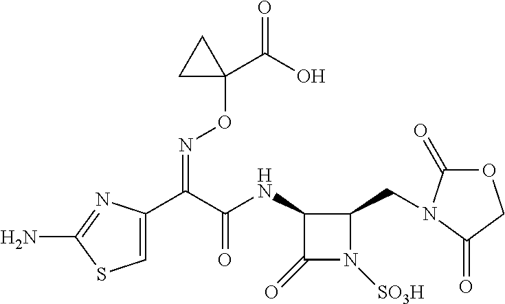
C1=C(C(C(NC2C(=O)N([SO3H])C2CN2C(=O)OCC2=O)=O)=NOC2(C(=O)O)CC2)N=C(N)S1
